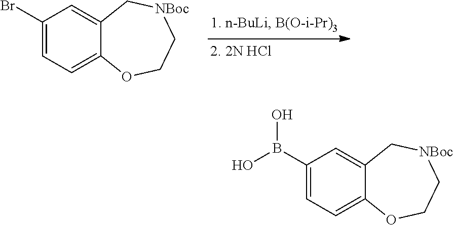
C1(Br)=CC=C2C(=C1)C[NBoc]CCO2.C1(B(O)O)=CC=C2C(=C1)C[NBoc]CCO2
